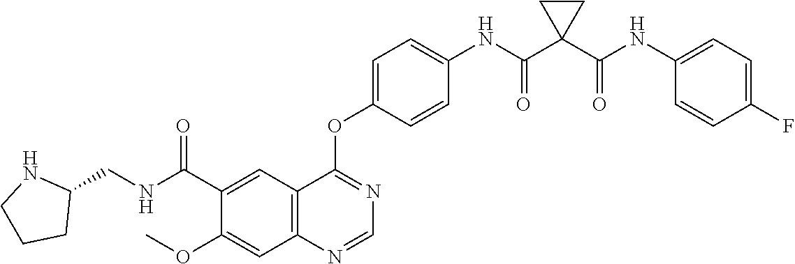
C12=C(N=CN=C1OC1=CC=C(NC(C3(C(NC4=CC=C(F)C=C4)=O)CC3)=O)C=C1)C=C(OC)C(C(NCC1NCCC1)=O)=C2
